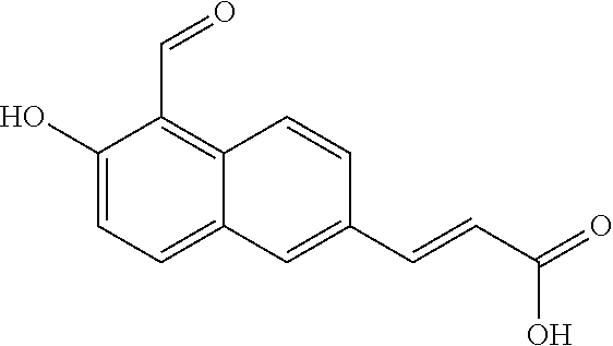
C1(O)=CC=C2C(=C1C=O)C=CC(C=CC(=O)O)=C2
